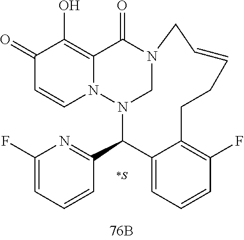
C1(=O)C=CN2C(=C1O)C(=O)N1CN2C(C2=NC(F)=CC=C2)C2=CC=CC(F)=C2CCC=CC1.[*S]
